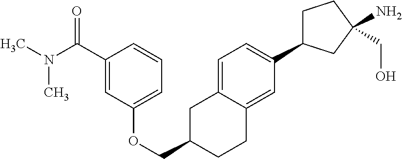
O(CC1CC2=CC=C(C3CCC(N)(CO)C3)C=C2CC1)C1=CC=CC(C(N(C)C)=O)=C1
